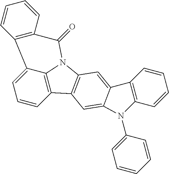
C1=CC2=C3C(=C1)C1=C(C(=O)N3C3=C2C=C2C(=C3)C3=C(C=CC=C3)N2C2=CC=CC=C2)C=CC=C1
